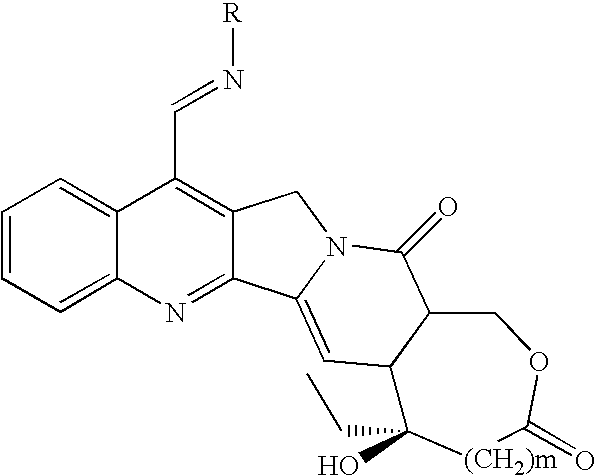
C1=CC=C2C(=C1)C(C=N[R])=C1C(=N2)C2=CC3C(C(=O)N2C1)COC(=O)[(CH2)m]C3(O)CC
